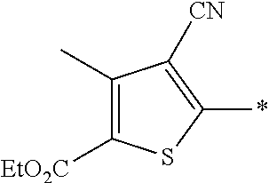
C1(C)=C([EtO2C])SC(*)=C1[CN]
